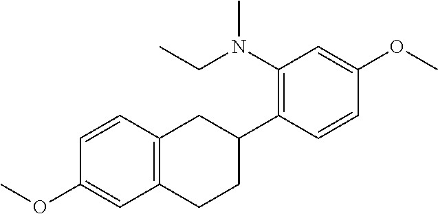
C1=CC2=C(C=C1OC)CCC(C1=C(N(CC)C)C=C(OC)C=C1)C2
